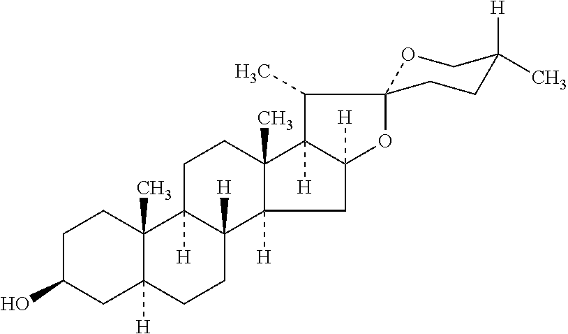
C1C(O)CC2([H])C(C)(C1)C1([H])C([H])(CC2)C2([H])C(C)(CC1)C1([H])C([H])(C2)OC2(C1C)OCC([H])(C)CC2
